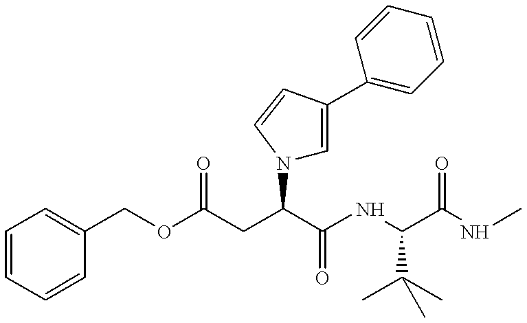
C1=CC=CC(COC(CC(C(NC(C(NC)=O)C(C)(C)C)=O)N2C=C(C3=CC=CC=C3)C=C2)=O)=C1
